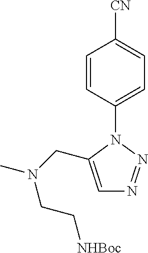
C1=C(CN(C)CC[NHBoc])N(C2=CC=C([CN])C=C2)N=N1
